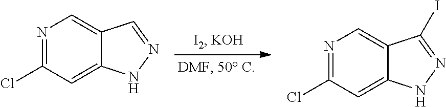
N1=C(Cl)C=C2C(=C1)C=NN2.N1=C(Cl)C=C2C(=C1)C(I)=NN2
